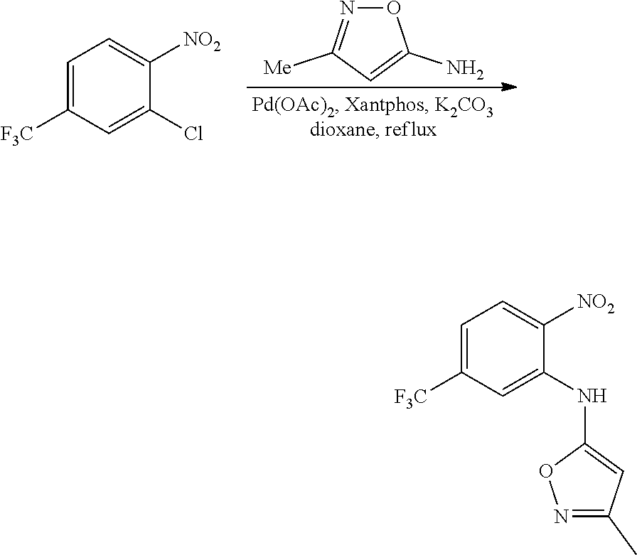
C1=C([F3C])C=C(Cl)C([NO2])=C1.O1N=C([Me])C=C1N.C1=C([F3C])C=C(NC2=CC(C)=NO2)C([NO2])=C1
